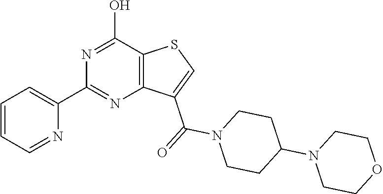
N1=C(O)C2=C(N=C1C1=CC=CC=N1)C(C(=O)N1CCC(N3CCOCC3)CC1)=CS2
